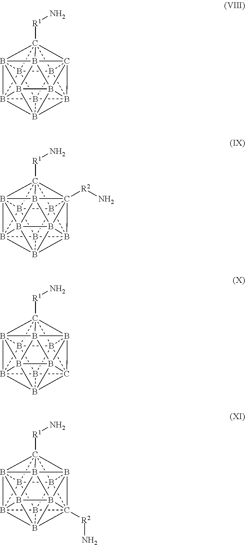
B1234B567B189B51%10B65%11B6%12%13C275([R1]N)C362B483B%1224B%131%11B9%1034.B1234B567B189B51%10B65%11B6%12%13C275([R1]N)C362([R2]N)B483B%1224B%131%11B9%1034.B1234B567B189B51%10B65%11B6%12%13C275([R1]N)B362C483B%1224B%131%11B9%1034.B1234B567B189B51%10B65%11B6%12%13C275([R1]N)B362C483([R2]N)B%1224B%131%11B9%1034
